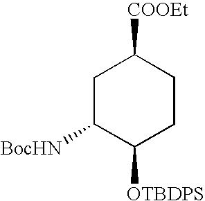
C1C([BocHN])C([OTBDPS])CCC1[COOEt]
